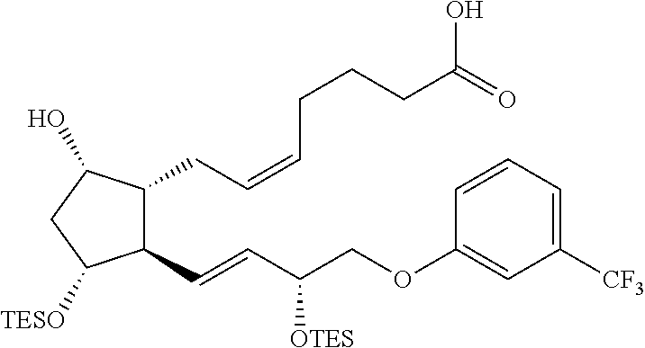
C(=CC(COC1=CC([CF3])=CC=C1)[OTES])C1C(CC=CCCCC(=O)O)C(O)CC1[TESO]
